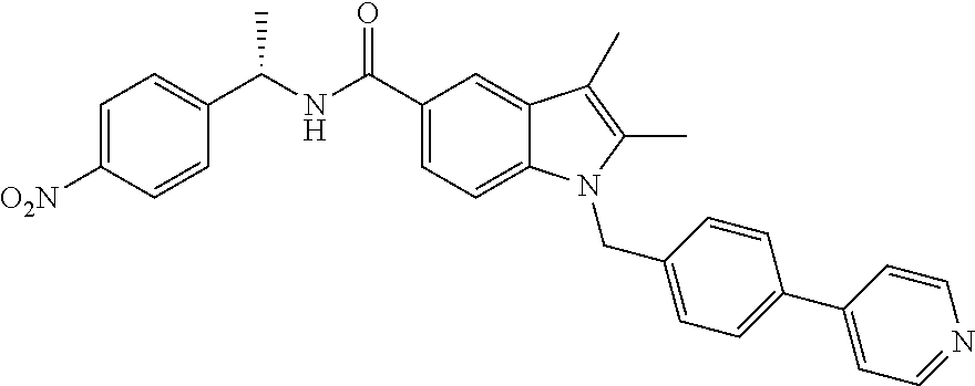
C1=C([O2N])C=CC(C(NC(C2=CC=C3C(=C2)C(C)=C(C)N3CC2=CC=C(C3=CC=NC=C3)C=C2)=O)C)=C1
